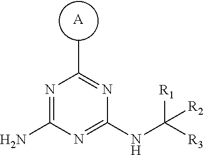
N1=C(N)N=C(NC([R3])([R1])[R2])N=C1C.[A]
